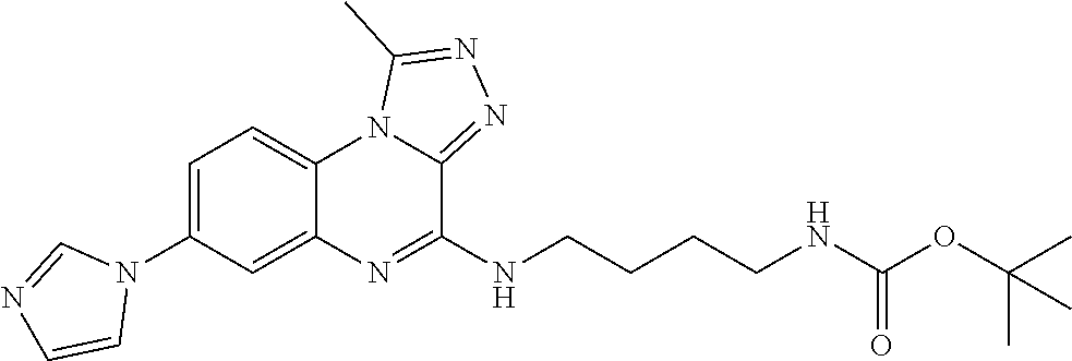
N1(C2=CC=C3C(=C2)N=C(NCCCCNC(OC(C)(C)C)=O)C2=NN=C(C)N32)C=NC=C1
